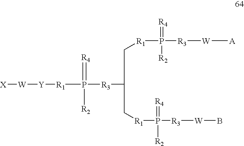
[X][W][Y][R1]P(=[R4])([R3]C(C[R1]P([R2])(=[R4])[R3][W][A])C[R1]P(=[R4])([R2])[R3][W]B)[R2]
